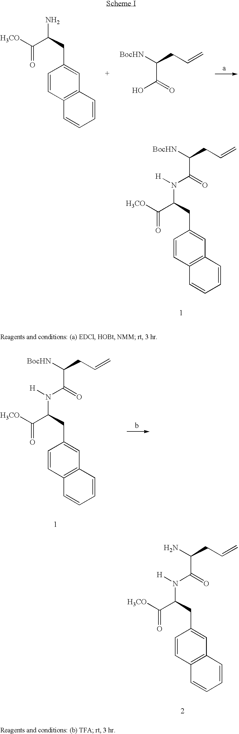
N(C(CC1=CC2=C(C=C1)C=CC=C2)C([H3CO])=O)([H])C(=O)C(CC=C)N.NC(CC1=CC2=C(C=C1)C=CC=C2)C([H3CO])=O.[BocHN]C(CC=C)C(O)=O.N(C(CC1=CC2=C(C=C1)C=CC=C2)C([H3CO])=O)([H])C(=O)C(CC=C)[BocHN].N(C(CC1=CC2=C(C=C1)C=CC=C2)C([H3CO])=O)([H])C(=O)C(CC=C)[BocHN].b
